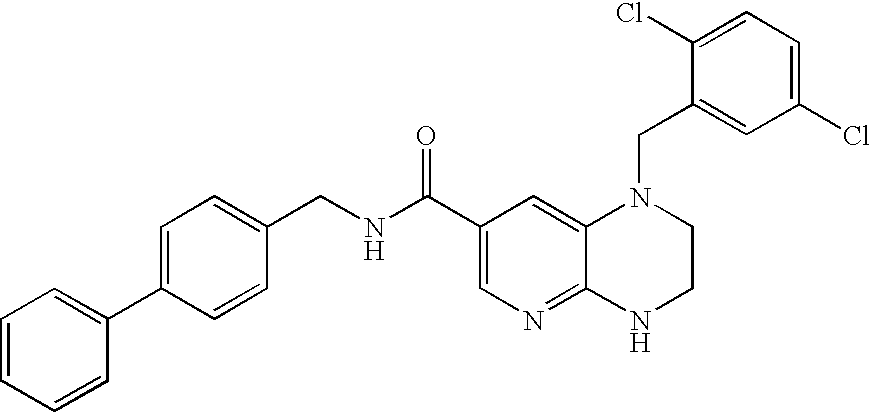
C12=NC=C(C(NCC3=CC=C(C4=CC=CC=C4)C=C3)=O)C=C1N(CC1=CC(Cl)=CC=C1Cl)CCN2
